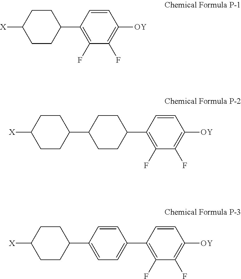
[X]C1CCC(C2=C(F)C(F)=C([OY])C=C2)CC1.C1(C2CCC(C3=C(F)C(F)=C([OY])C=C3)CC2)CCC([X])CC1.C1(C2=CC=C(C3=C(F)C(F)=C([OY])C=C3)C=C2)CCC([X])CC1
